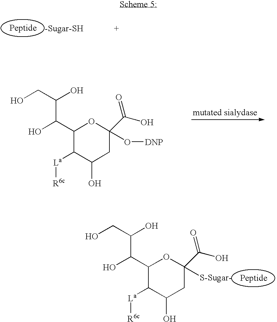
OCC(O)C(O)C1C([La][R6c])C(O)CC(C(O)=O)([S-Sugar-])O1.[-Sugar-SH].OCC(O)C(O)C1C([La][R6c])C(O)CC(C(O)=O)(O[DNP])O1
